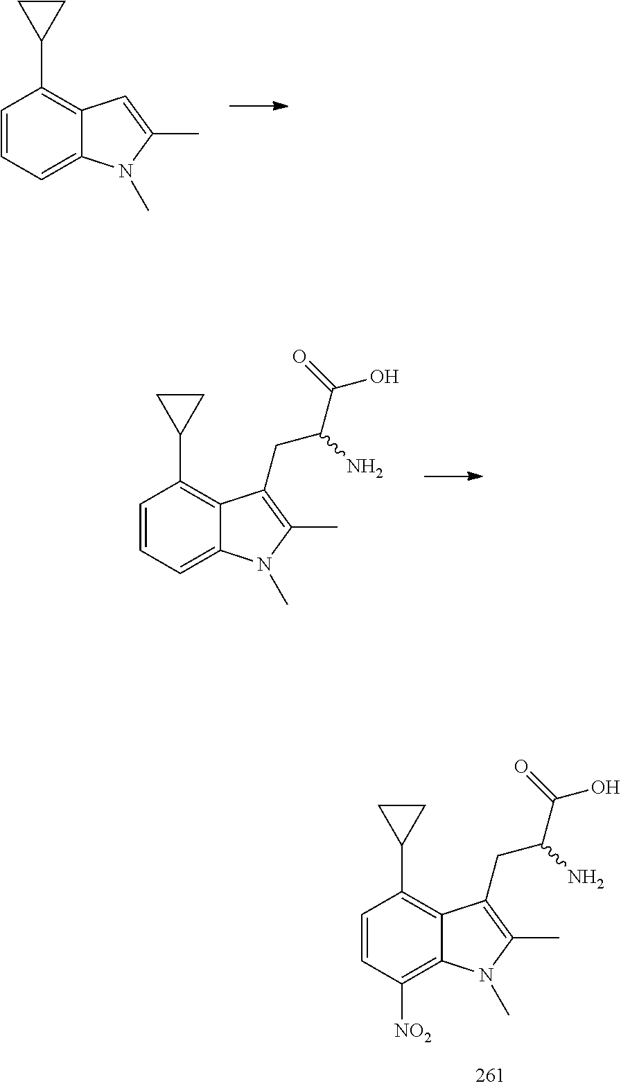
C1=C2C(=C(C3CC3)C=C1)C=C(C)N2C.C1=C2C(=C(C3CC3)C=C1)C(CC(C(O)=O)N)=C(C)N2C.C1([NO2])=C2C(=C(C3CC3)C=C1)C(CC(C(O)=O)N)=C(C)N2C
